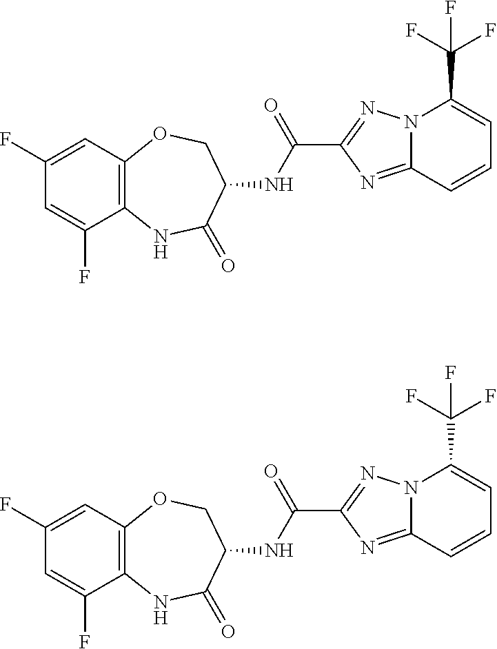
C12=C(C=C(F)C=C1F)OCC(NC(C1=NN3C(=N1)C=CC=C3C(F)(F)F)=O)C(=O)N2.C12=C(C=C(F)C=C1F)OCC(NC(C1=NN3C(=N1)C=CC=C3C(F)(F)F)=O)C(=O)N2
